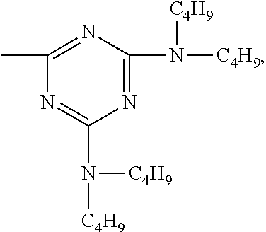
N([C4H9])([C4H9])C1=NC(N([C4H9])[C4H9])=NC(C)=N1
